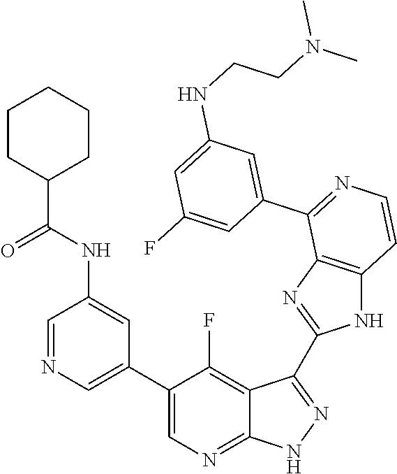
C1=NC=C(C2=CN=C3C(=C2F)C(C2=NC4=C(N2)C=CN=C4C2=CC(NCCN(C)C)=CC(F)=C2)=N[N H]3)C=C1NC(C1CCCCC1)=O
